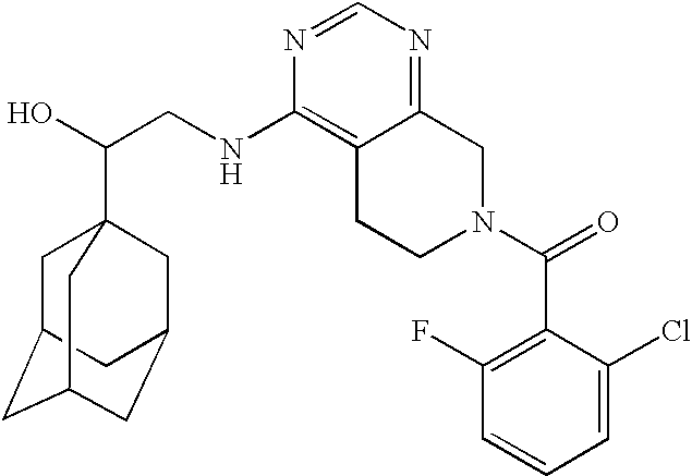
C(CNC1=C2C(=NC=N1)CN(C(=O)C1=C(F)C=CC=C1Cl)CC2)(O)C12CC3CC(CC(C1)C3)C2
